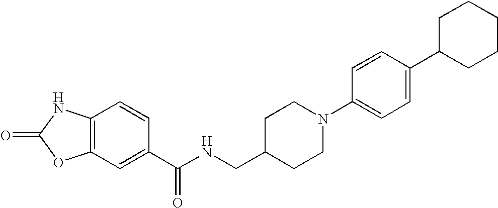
C12=C(C=C(C(NCC3CCN(C4=CC=C(C5CCCCC5)C=C4)CC3)=O)C=C1)OC(=O)N2
